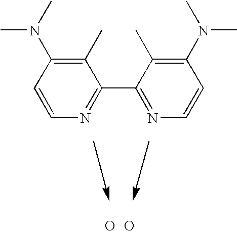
C1=CN=C(C2=NC=CC(N(C)C)=C2C)C(C)=C1N(C)C.O.O
